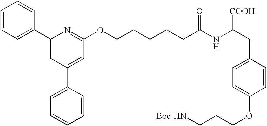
C1=CC=C(C2=CC(C3=CC=CC=C3)=CC(OCCCCCC(NC(CC3=CC=C(OCCC[Boc-HN])C=C3)[COOH])=O)=N2)C=C1
